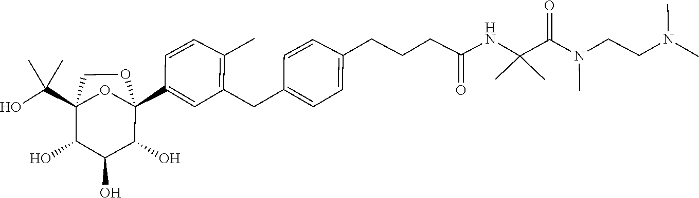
N(C)(C)CCN(C)C(C(NC(CCCC1=CC=C(CC2=C(C)C=CC(C34C(O)C(O)C(O)C(C(O)(C)C)(O3)CO4)=C2)C=C1)=O)(C)C)=O
